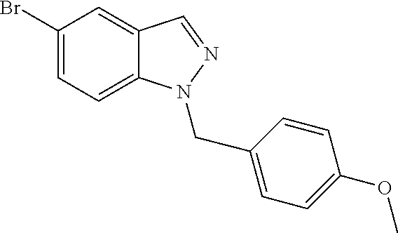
C1(Br)=CC=C2C(=C1)C=NN2CC1=CC=C(OC)C=C1
